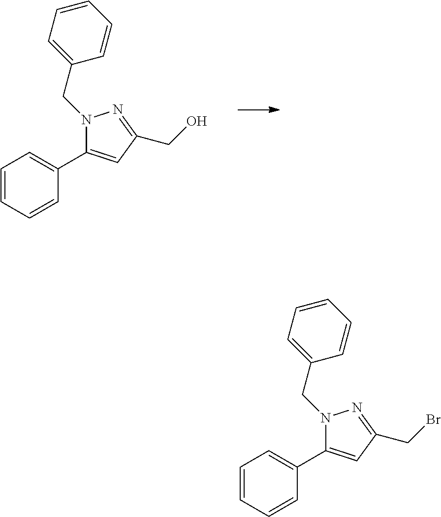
C1(C2=CC(CO)=NN2CC2=CC=CC=C2)=CC=CC=C1.C1(C2=CC(CBr)=NN2CC2=CC=CC=C2)=CC=CC=C1
